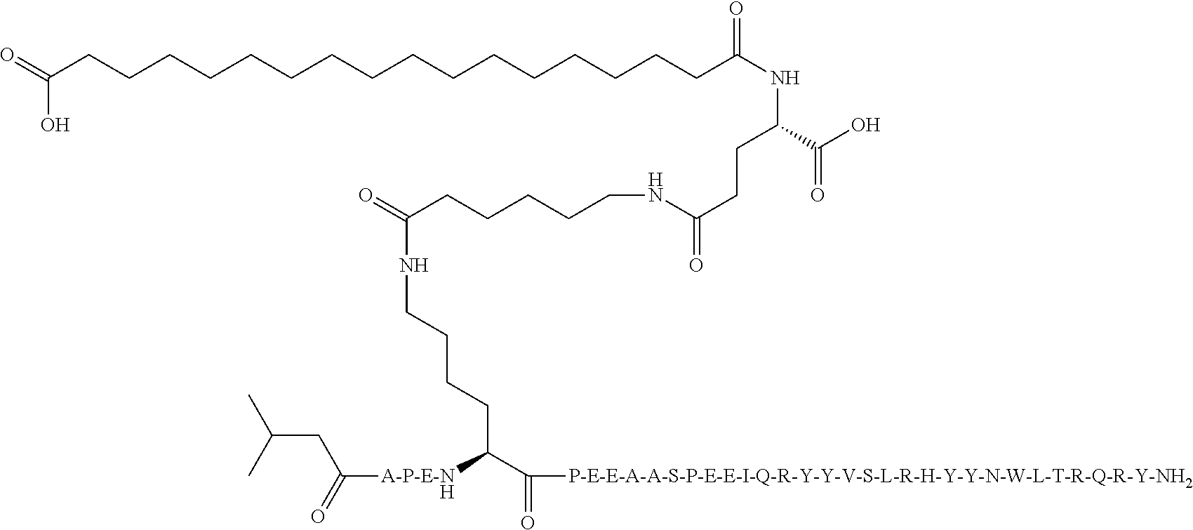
O=C(CCCCCCCCCCCCCCCCC(NC(C(O)=O)CCC(=O)NCCCCCC(=O)NCCCCC(C(=O)[P-E-E-A-A-S-P-E-E-I-Q-R-Y-Y-V-S-L-R-H-Y-Y-N-W-L-T-R-Q-R-Y-NH2])[A-P-E-NH]C(=O)CC(C)C)=O)O
